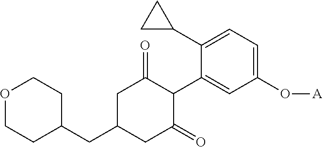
C1(O[A])=CC=C(C2CC2)C(C2C(=O)CC(CC3CCOCC3)CC2=O)=C1
